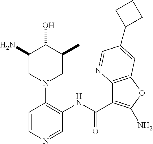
C1=CN=CC(NC(C2=C(N)OC3=C2N=CC(C2CCC2)=C3)=O)=C1N1CC(C)C(O)C(N)C1
